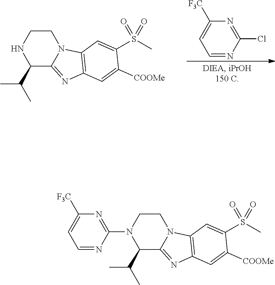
C1=NC(Cl)=NC([F3C])=C1.C1CNC(C(C)C)C2=NC3=C(N12)C=C(S(C)(=O)=O)C([COOMe])=C3.C1CN(C2=NC([F3C])=CC=N2)C(C(C)C)C2=NC3=C(N12)C=C(S(C)(=O)=O)C([COOMe])=C3
